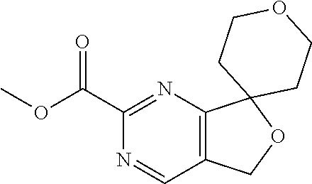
C1(C(OC)=O)=NC2=C(C=N1)COC21CCOCC1
